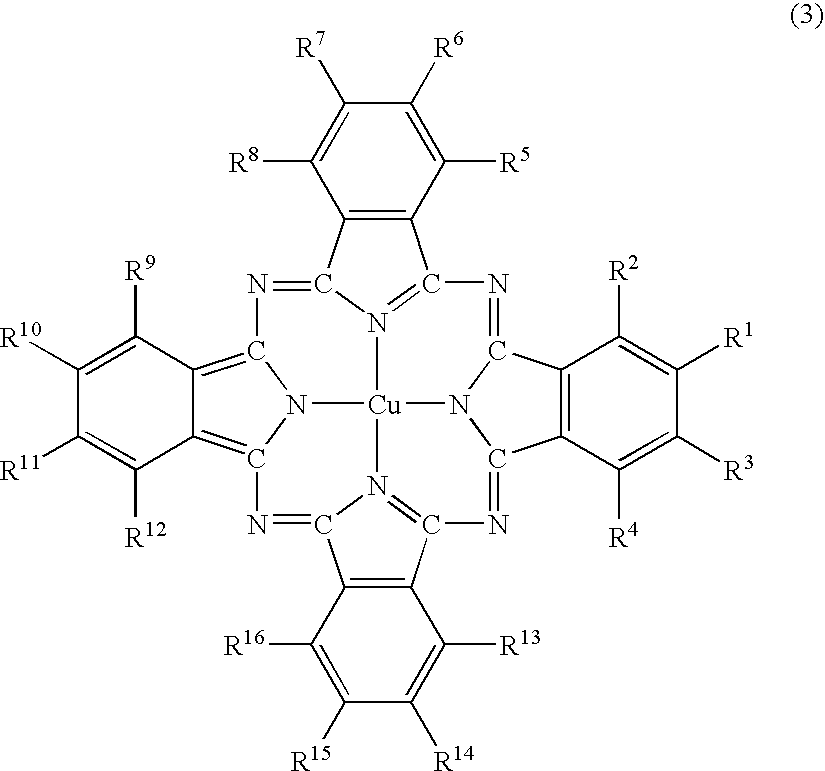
C12=C(C([R5])=C([R6])C([R7])=C1[R8])C1=N3C2=NC2=C4C(=C5N2[Cu]32N3C(=NC6=N2C(=N5)C2=C6C([R13])=C([R14])C([R15])=C2[R16])C2=C(C([R2])=C([R1])C([R3])=C2[R4])C3=N1)C([R12])=C([R11])C([R10])=C4[R9]
